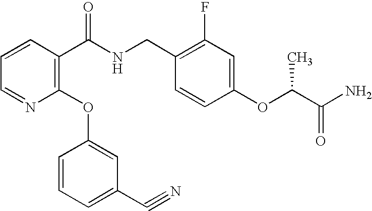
C1=CC(C(NCC2=C(F)C=C(OC(C(N)=O)C)C=C2)=O)=C(OC2=CC(C#N)=CC=C2)N=C1
